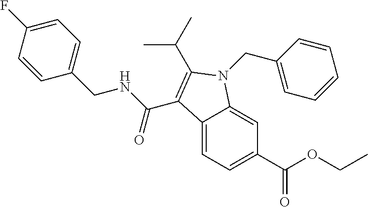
C1=C(F)C=CC(CNC(=O)C2=C(C(C)C)N(CC3=CC=CC=C3)C3=CC(C(OCC)=O)=CC=C32)=C1
